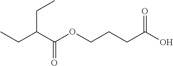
C(C(OCCCC(O)=O)=O)(CC)CC
